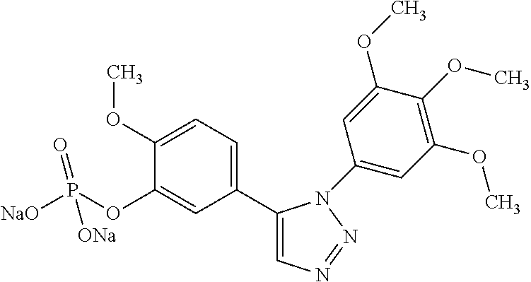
C1(C2=CC=C(OC)C(OP([NaO])(=O)[ONa])=C2)=CN=NN1C1=CC(OC)=C(OC)C(OC)=C1
